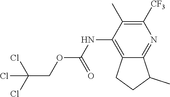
ClC(Cl)(COC(NC1=C2CCC(C)C2=NC([CF3])=C1C)=O)Cl
